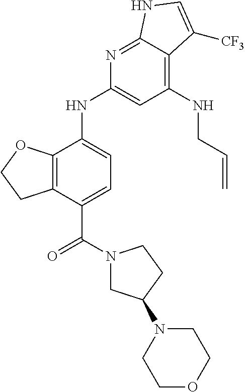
C12=C(C(NC3=CC(NCC=C)=C4C(=N3)NC=C4[CF3])=CC=C1C(=O)N1CC(N3CCOCC3)CC1)OCC2
